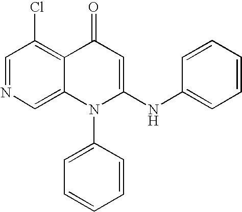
C1=NC=C2C(=C1Cl)C(=O)C=C(NC1=CC=CC=C1)N2C1=CC=CC=C1
